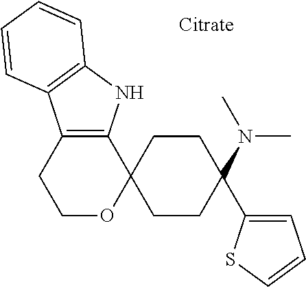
C12=C(NC3=C1C=CC=C3)C1(OCC2)CCC(N(C)C)(C2=CC=CS2)CC1
